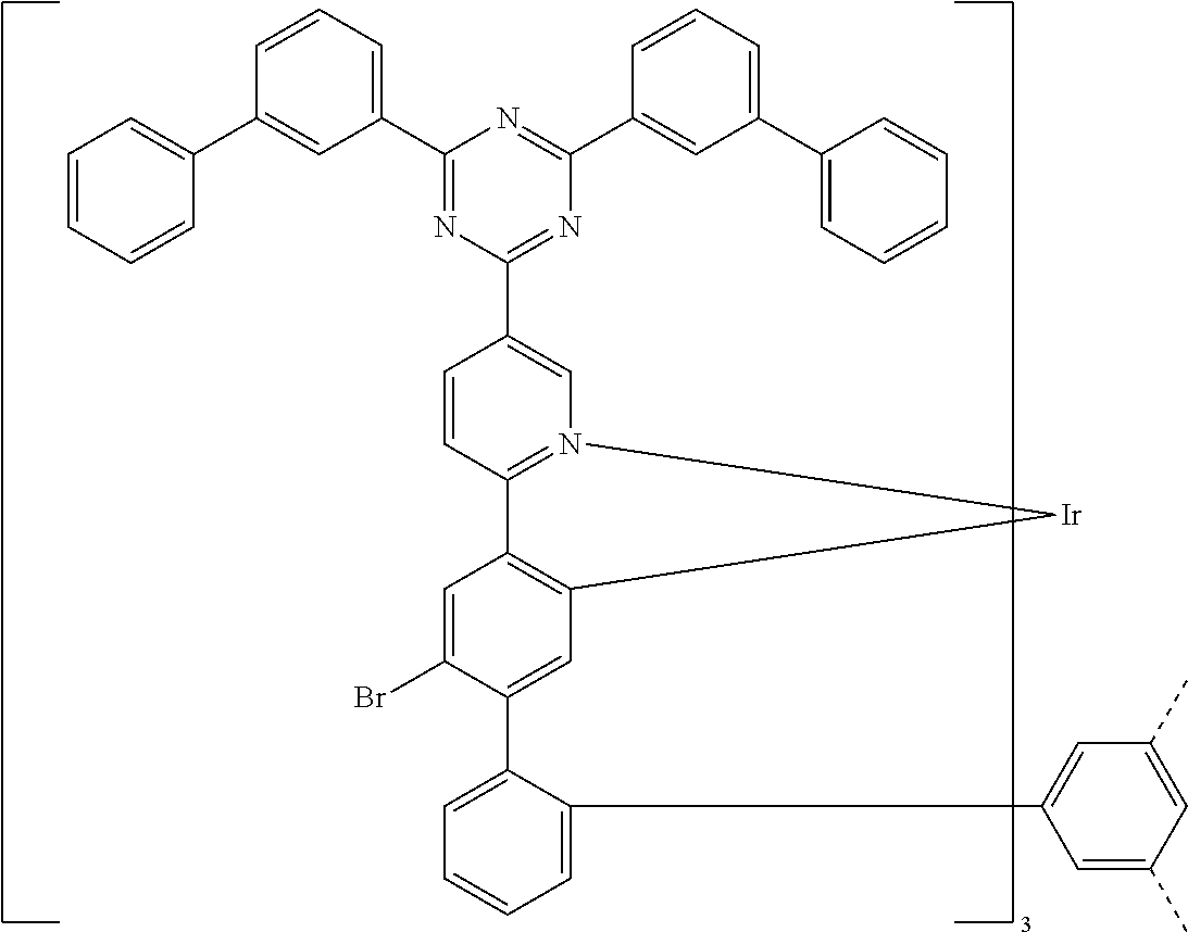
C1(C2=CC=CC(C3=CC=CC=C3)=C2)=NC(C2=CN3=C(C=C2)C2=C(C=C(C4=CC=CC=C4C4=CC(C)=CC(C)=C4)C(Br)=C2)[Ir]3)=NC(C2=CC(C3=CC=CC=C3)=CC=C2)=N1
